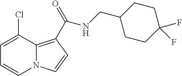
C1=C(Cl)C2=C(C(NCC3CCC(F)(F)CC3)=O)C=CN2C=C1
